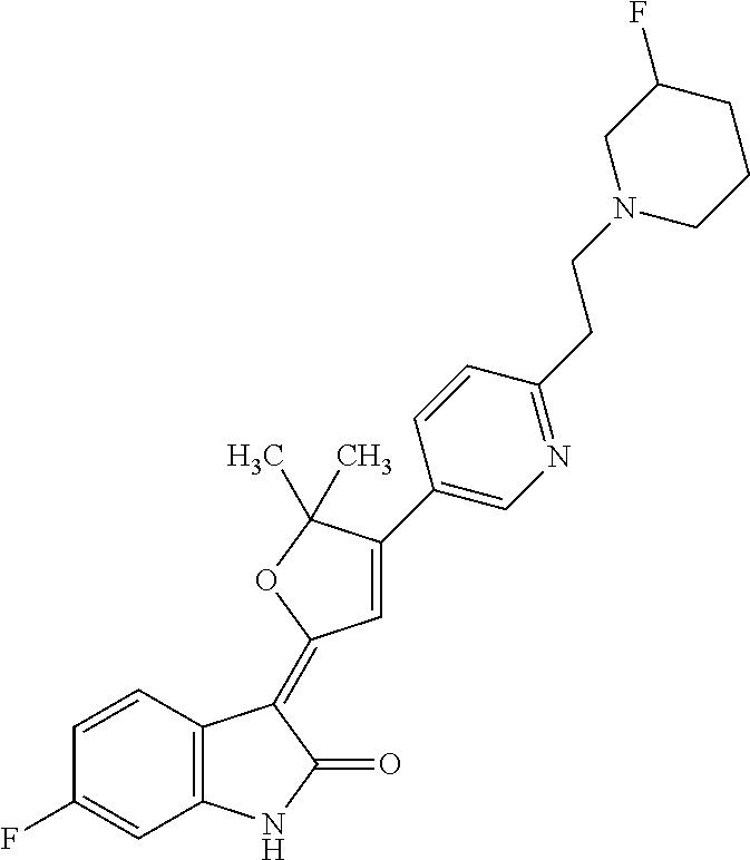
C1=CC2=C(C=C1F)NC(=O)C2=C1C=C(C2=CN=C(CCN3CCCC(F)C3)C=C2)C(C)(C)O1
